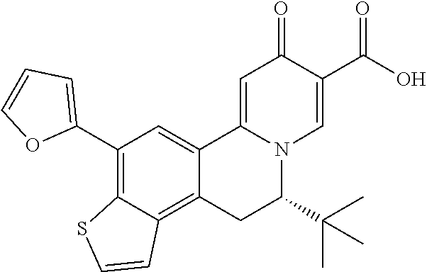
C12=CC(C3=CC=CO3)=C3C(=C1CC(C(C)(C)C)N1C2=CC(=O)C(C(O)=O)=C1)C=CS3
